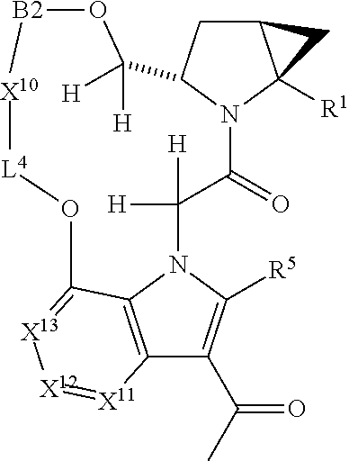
C12=C3N(C([R5])=C1C(C)=O)C([H])([H])C(=O)N1C(CC4C1([R1])C4)C([H])([H])O[B2][X10][L4]OC3=[X13][X12]=[X11]2
